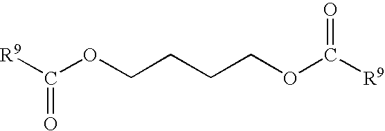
[R9]C(OCCCCOC([R9])=O)=O
